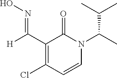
C1(C([H])=NO)=C(Cl)C=CN(C(C)C(C)C)C1=O
